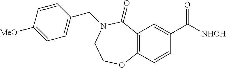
C12=C(C=CC(C([NHOH])=O)=C1)OCCN(CC1=CC=C([MeO])C=C1)C2=O
